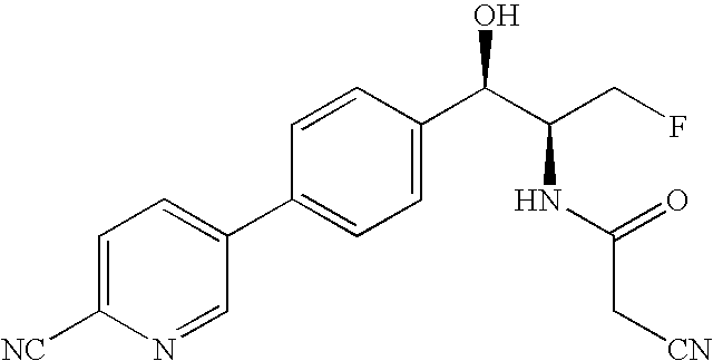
C1=CC(C(C(CF)NC(=O)C[CN])O)=CC=C1C1=CC=C([NC])N=C1
